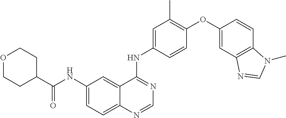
C12=CC=C(NC(C3CCOCC3)=O)C=C1C(NC1=CC(C)=C(OC3=CC4=C(C=C3)N(C)C=N4)C=C1)=NC=N2
